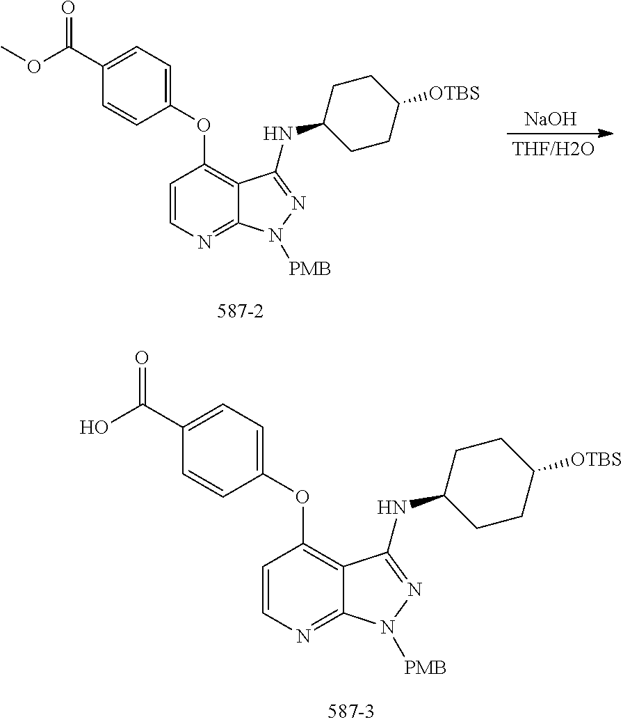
C1=CN=C2C(=C1OC1=CC=C(C(O)=O)C=C1)C(NC1CCC([OTBS])CC1)=NN2[PMB].C1=CN=C2C(=C1OC1=CC=C(C(OC)=O)C=C1)C(NC1CCC([OTBS])CC1)=NN2[PMB].[NaOH]
